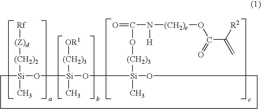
C1[Si]([(CH2)2][(Z)d][Rf])(C)O[Si](C)([(CH2)3][OR1])O[Si](C)([(CH2)3]OC(=O)N([H])[(CH2)e]OC(C([R2])=C)=O)OCCC1
